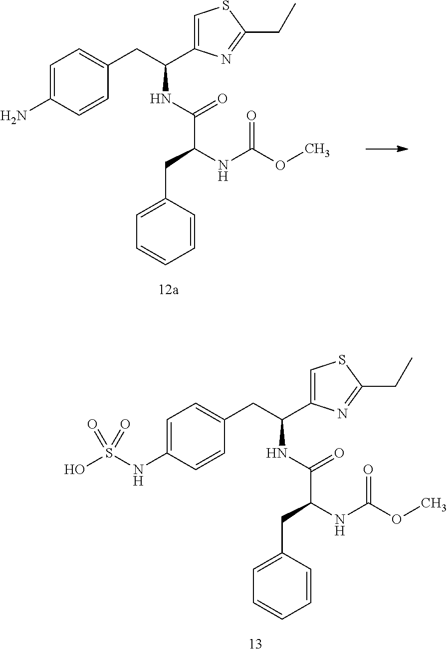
C1=C(N)C=CC(CC(NC(C(CC2=CC=CC=C2)NC(=O)OC)=O)C2=CSC(CC)=N2)=C1.C1=C(NS(O)(=O)=O)C=CC(CC(NC(C(CC2=CC=CC=C2)NC(=O)OC)=O)C2=CSC(CC)=N2)=C1
